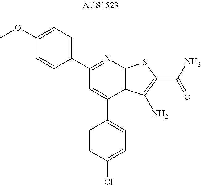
C1=C(C2=CC=C(Cl)C=C2)C2=C(N=C1C1=CC=C(OC)C=C1)SC(C(N)=O)=C2N
